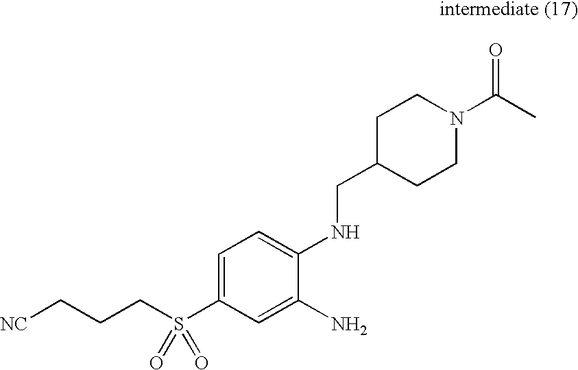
C1=C(S(CCC[NC])(=O)=O)C=C(N)C(NCC2CCN(C(C)=O)CC2)=C1
